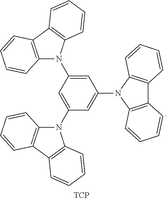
C1=C(N2C3=C(C4=C2C=CC=C4)C=CC=C3)C=C(N2C3=C(C4=C2C=CC=C4)C=CC=C3)C=C1N1C2=C(C3=C1C=CC=C3)C=CC=C2.[TCP]
